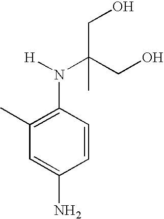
C1=CC(N([H])C(CO)(CO)C)=C(C)C=C1N
